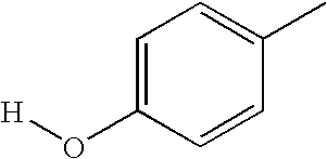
C1(O[H])=CC=C(C)C=C1
